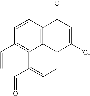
C12=C3C=CC(C=C)=C1C(C=O)=CC=C2C(Cl)=CC3=O
